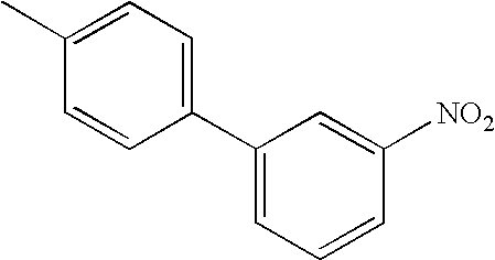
CC1=CC=C(C2=CC=CC([NO2])=C2)C=C1
